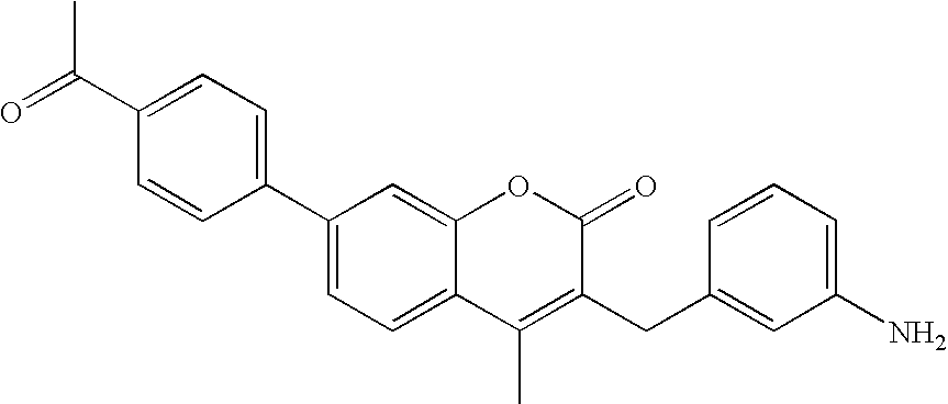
C1(C2=CC=C(C(=O)C)C=C2)=CC=C2C(=C1)OC(=O)C(CC1=CC(N)=CC=C1)=C2C
